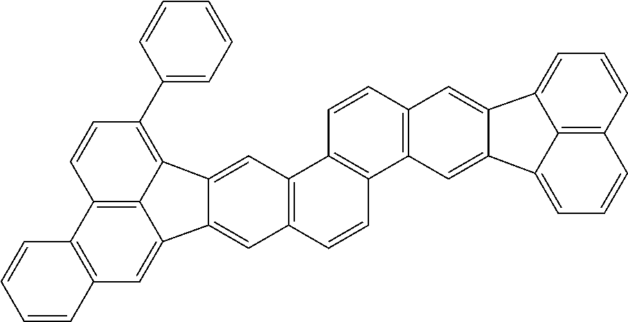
C12=C(C=C3C4=C1C=CC(C1=CC=CC=C1)=C4C1=CC4=C(C=CC5=C4C=CC4=C5C=C5C(=C4)C4=CC=CC6=C4C5=CC=C6)C=C31)C=CC=C2
